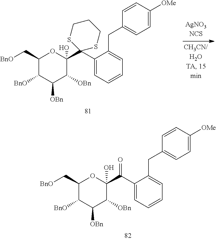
C1(C[BnO])C([BnO])C([OBn])C([OBn])C(C2(C3=CC=CC=C3CC3=CC=C([OMe])C=C3)SCCCS2)(O)O1.C1(C[BnO])C([BnO])C([OBn])C([OBn])C(C(C2=CC=CC=C2CC2=CC=C([OMe])C=C2)=O)(O)O1
